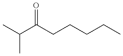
CC(C(CCCCC)=O)C
